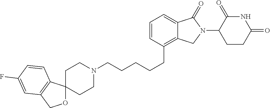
C(CCCC1=C2C(=CC=C1)C(=O)N(C1C(=O)NC(=O)CC1)C2)CN1CCC2(CC1)OCC1=C2C=CC(F)=C1
